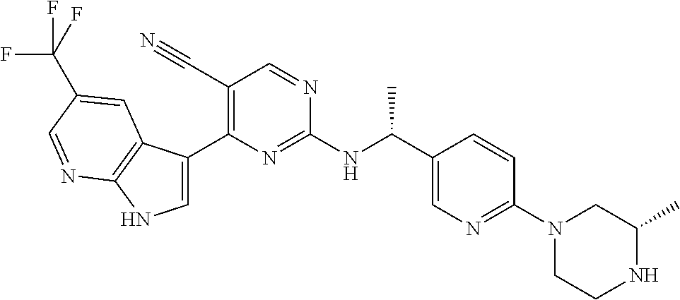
C1(C#N)=C(C2=CNC3=C2C=C(C(F)(F)F)C=N3)N=C(NC(C2=CN=C(N3CCNC(C)C3)C=C2)C)N=C1
